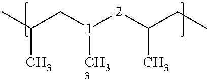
CC(C[1]([2]C(CC)C)[CH33])C
